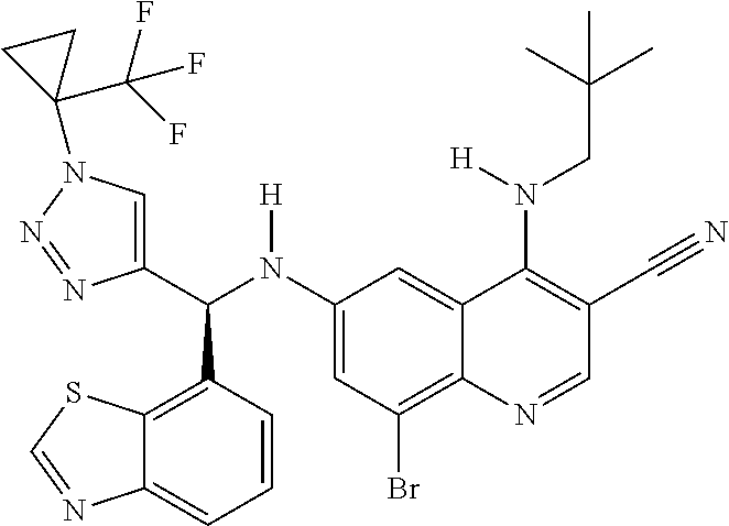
C1(N(C(C2=CN(C3(C(F)(F)F)CC3)N=N2)C2=C3C(=CC=C2)N=CS3)[H])=CC(Br)=C2C(=C1)C(N(CC(C)(C)C)[H])=C(C#N)C=N2
